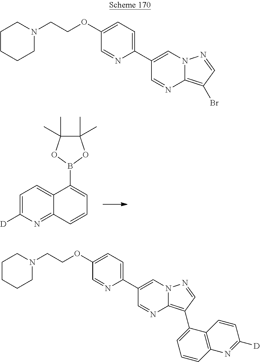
C1(C2=CC=C(OCCN3CCCCC3)C=N2)=CN2C(=C(Br)C=N2)N=C1.C1=C([D])N=C2C(=C1)C(B1OC(C)(C)C(C)(C)O1)=CC=C2.C1(C2=CC=C(OCCN3CCCCC3)C=N2)=CN2C(=C(C3=CC=CC4=C3C=CC([D])=N4)C=N2)N=C1
